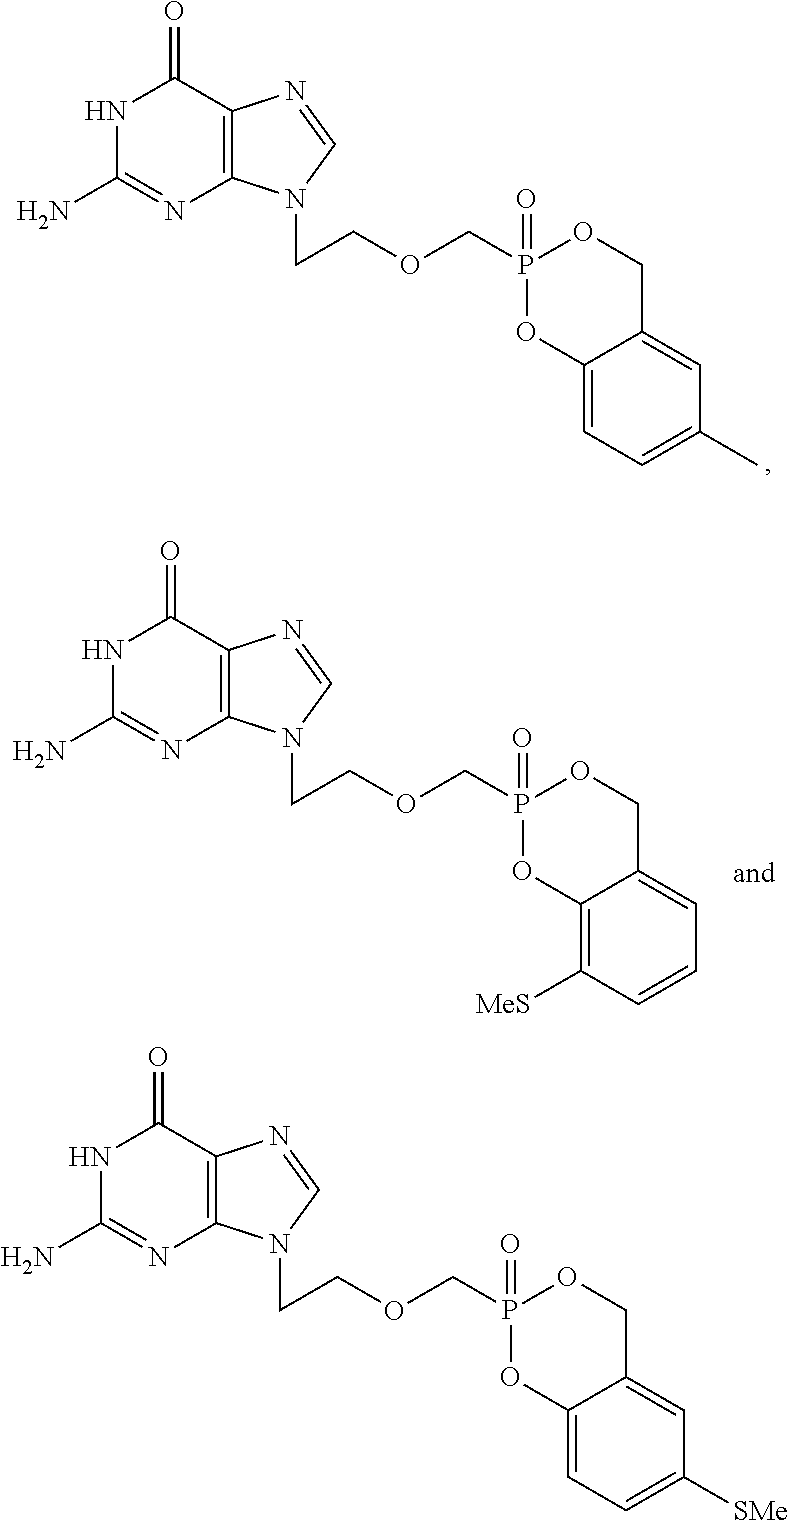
N1C(N)=NC2=C(C1=O)N=CN2CCOCP1(=O)OC2=CC=C(C)C=C2CO1.N1C(N)=NC2=C(C1=O)N=CN2CCOCP1(=O)OC2=CC=C([SMe])C=C2CO1.N1C(N)=NC2=C(C1=O)N=CN2CCOCP1(=O)OC2=C([MeS])C=CC=C2CO1
